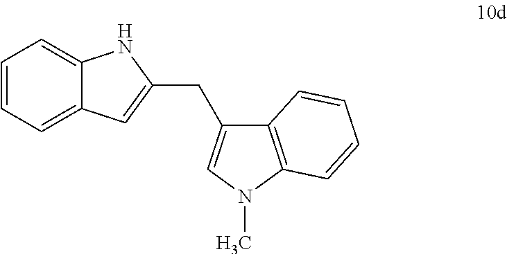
C1=CC=C2C(=C1)NC(CC1=CN(C)C3=C1C=CC=C3)=C2
